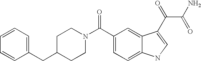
C1=CC=C(CC2CCN(C(C3=CC=C4C(=C3)C(C(C(=O)N)=O)=CN4)=O)CC2)C=C1
